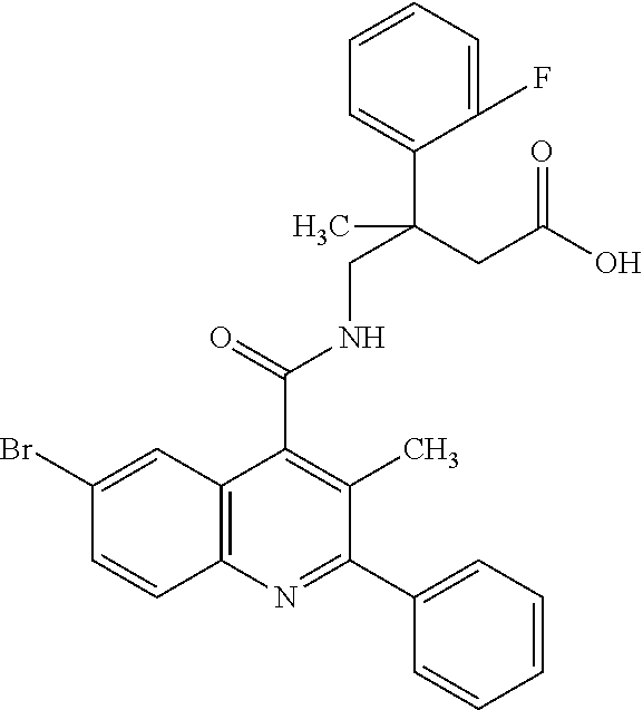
C1=CC2=C(C=C1Br)C(C(=O)NCC(CC(O)=O)(C1=CC=CC=C1F)C)=C(C)C(C1=CC=CC=C1)=N2
